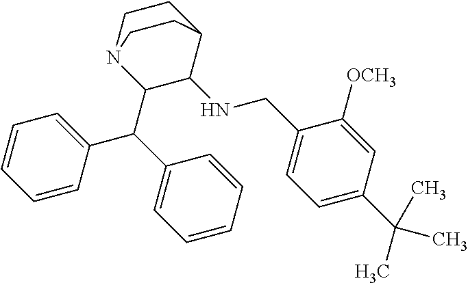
C1=CC=CC(C(C2C(NCC3=CC=C(C(C)(C)C)C=C3[OCH3])C3CCN2CC3)C2=CC=CC=C2)=C1
